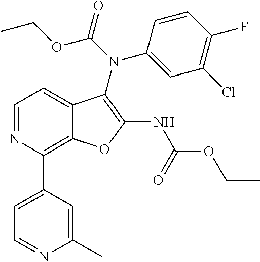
C1(Cl)=C(F)C=CC(N(C2=C(NC(=O)OCC)OC3=C(C4=CC=NC(C)=C4)N=CC=C32)C(OCC)=O)=C1
